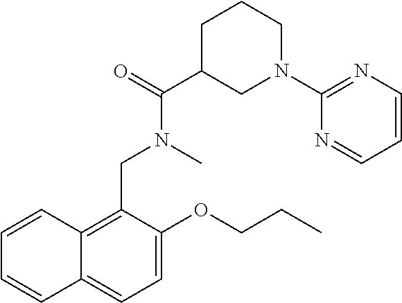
C1=C(OCCC)C(CN(C)C(C2CN(C3=NC=CC=N3)CCC2)=O)=C2C(=C1)C=CC=C2
